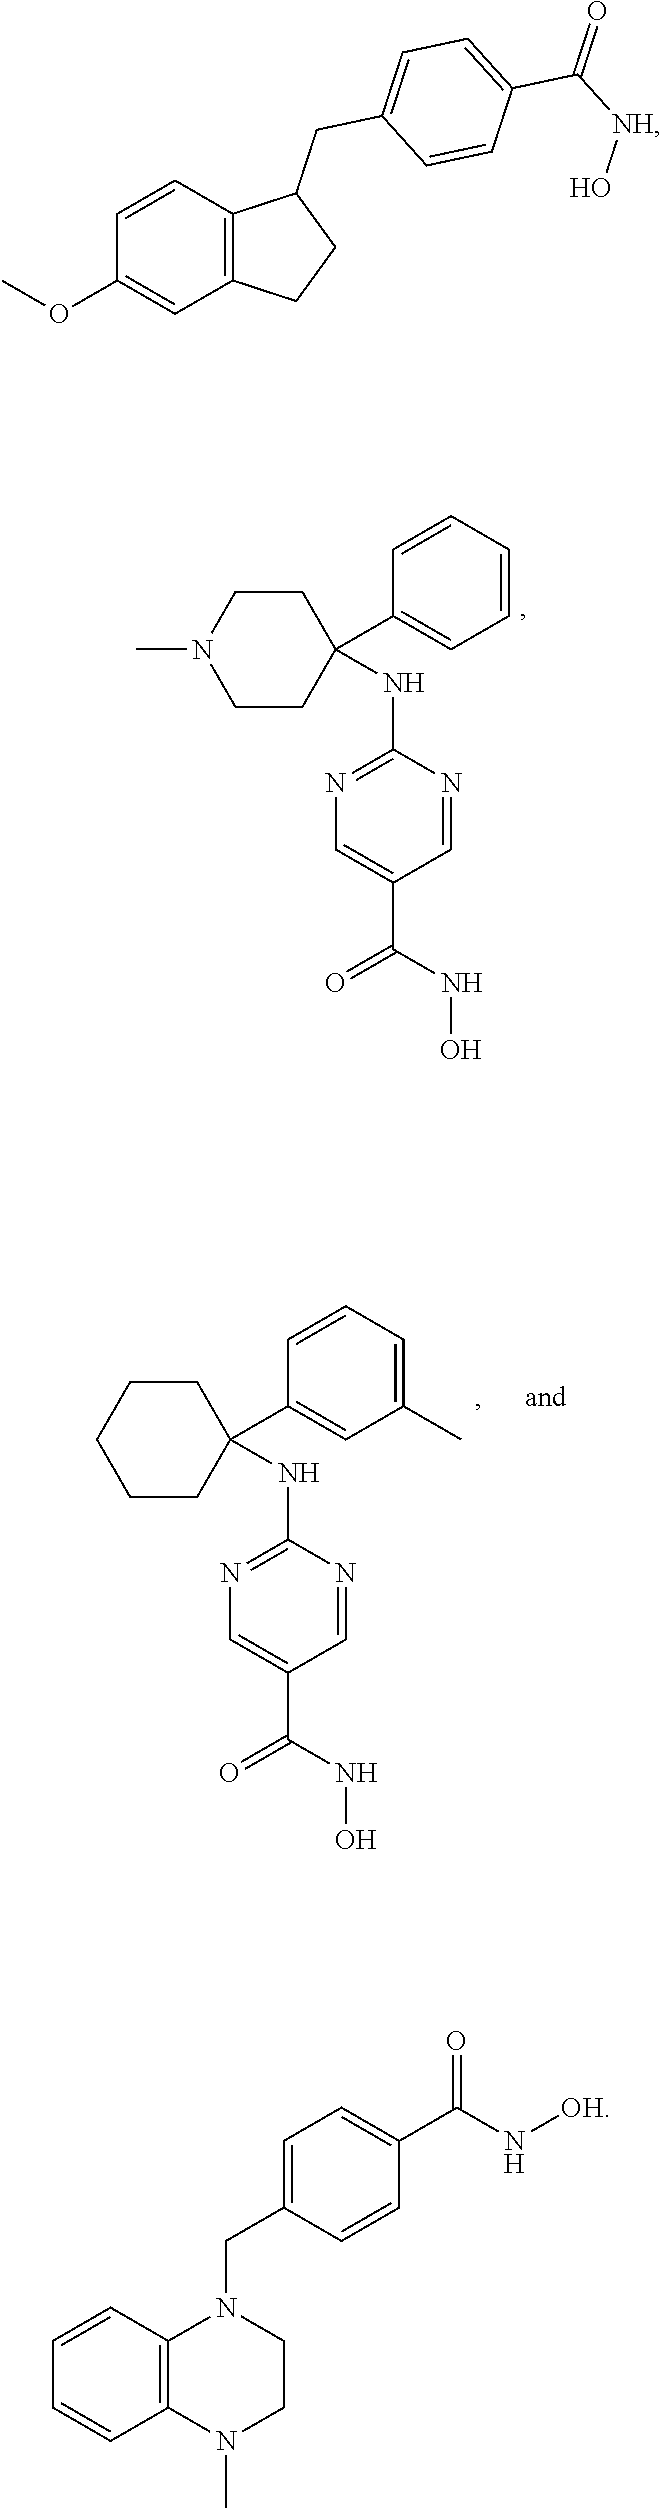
C1CC(NC2=NC=C(C(NO)=O)C=N2)(C2=CC=CC=C2)CCN1C.C1CC(NC2=NC=C(C(NO)=O)C=N2)(C2=CC(C)=CC=C2)CCC1.C1=CC2=C(C=C1OC)CCC2CC1=CC=C(C(=O)[NH]O)C=C1.C1=CC2=C(C=C1)N(C)CCN2CC1=CC=C(C(N[OH])=O)C=C1
